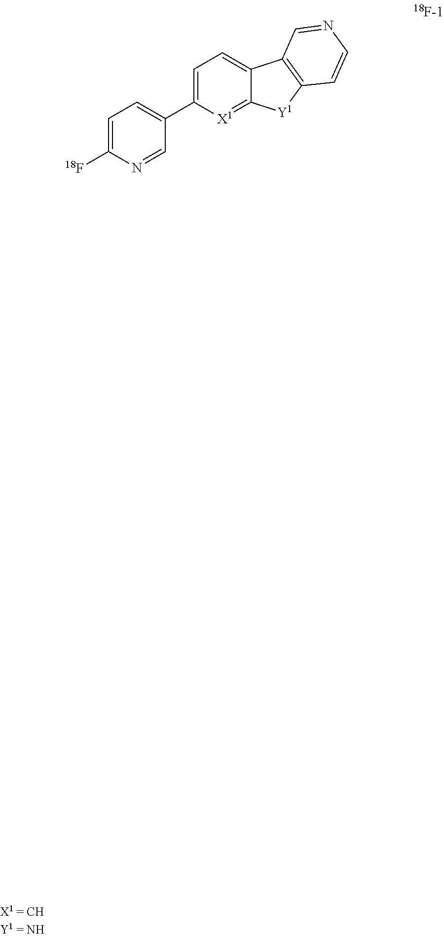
C1=C(C2=CC=C([18F])N=C2)[X1]=C2C(=C1)C1=C([Y1]2)C=CN=C1
